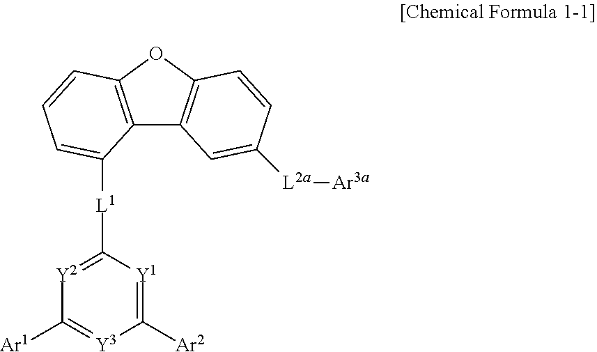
C12=C(OC3=C1C=C([L2a][Ar3a])C=C3)C=CC=C2[L1]C1=[Y2]C([Ar1])=[Y3]C([Ar2])=[Y1]1
